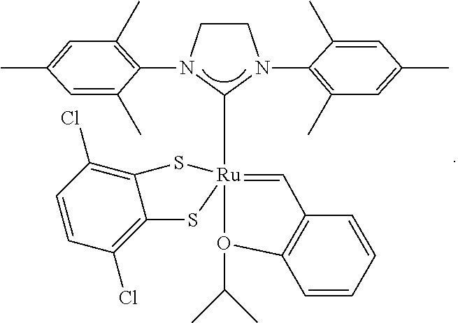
C1CN(C2=C(C)C=C(C)C=C2C)C([Ru]23(=CC4=C(C=CC=C4)O2C(C)C)SC2=C(Cl)C=CC(Cl)=C2S3)N1C1=C(C)C=C(C)C=C1C
